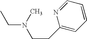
C1=CC=NC(CCN(C)CC)=C1
